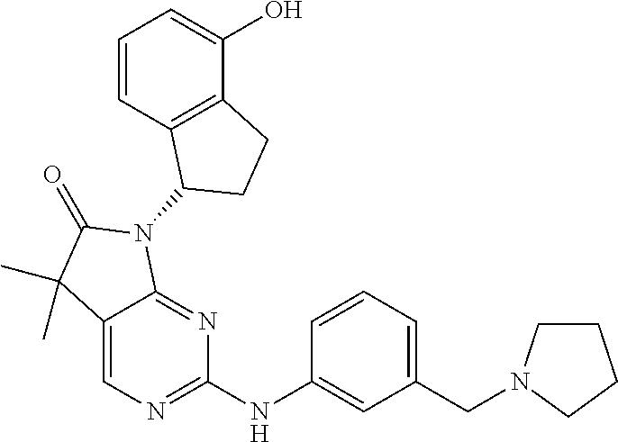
C1=CC2=C(C(O)=C1)CCC2N1C(=O)C(C)(C)C2=CN=C(NC3=CC(CN4CCCC4)=CC=C3)N=C12
